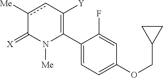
C1(C2=C([Y])cc([Me])C(=[X])N2[Me])=CC=C(OCC2CC2)C=C1F
